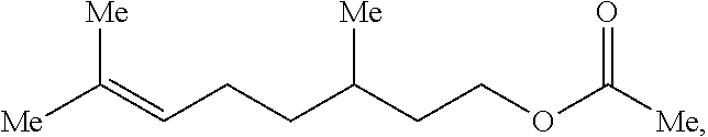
[Me]C(=CCCC(CCOC([Me])=O)[Me])[Me]
